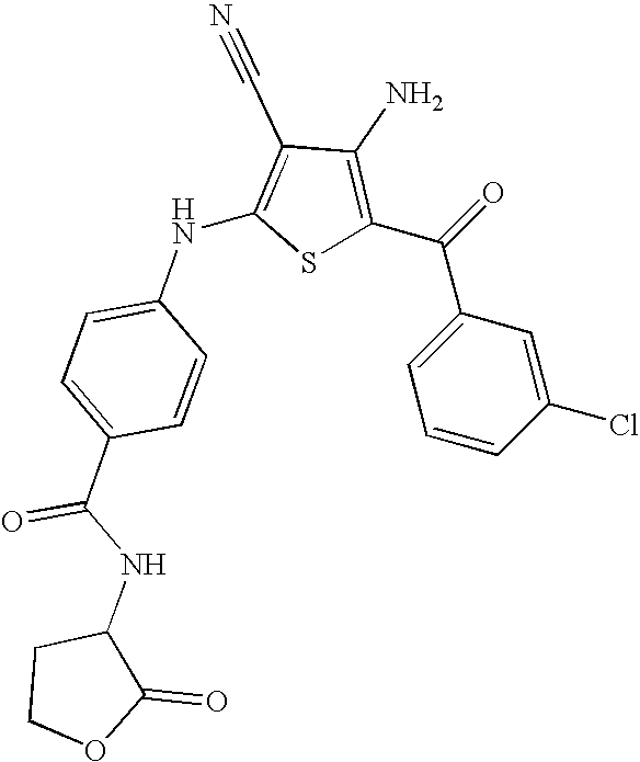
C1(N)=C(C(=O)C2=CC=CC(Cl)=C2)SC(NC2=CC=C(C(NC3CCOC3=O)=O)C=C2)=C1C#N
